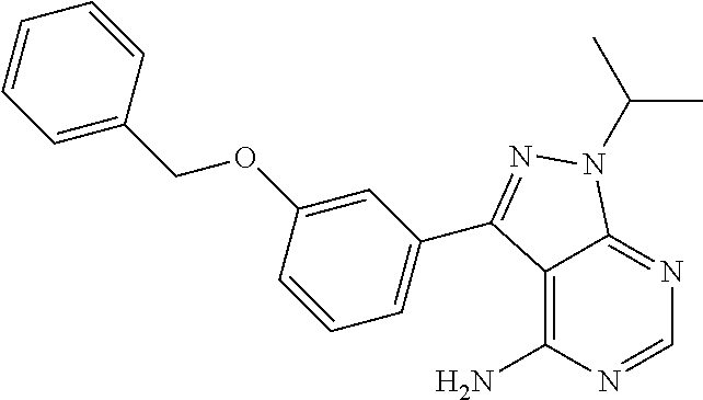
C12=C(N)N=CN=C1N(C(C)C)N=C2C1=CC=CC(OCC2=CC=CC=C2)=C1
